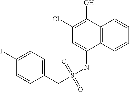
C12=C(C=CC=C1)C(NS(CC1=CC=C(F)C=C1)(=O)=O)=CC(Cl)=C2O
